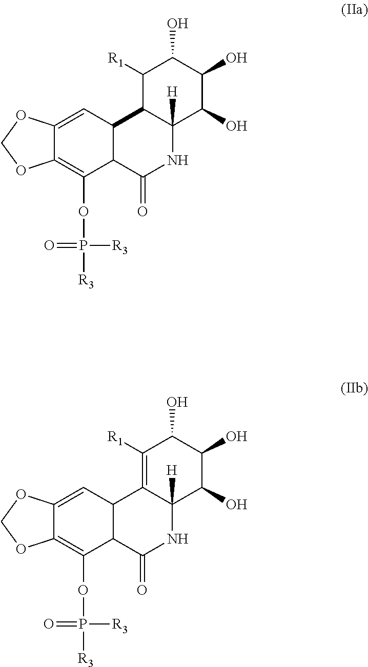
C12=CC3C(C(OP([R3])([R3])=O)=C1OCO2)C(=O)NC1([H])C3=C([R1])C(O)C(O)C1O.C12=CC3C(C(OP([R3])([R3])=O)=C1OCO2)C(=O)NC1([H])C3C([R1])C(O)C(O)C1O
